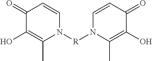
C1(=O)C(O)=C(C)N([R]N2C(C)=C(O)C(=O)C=C2)C=C1
